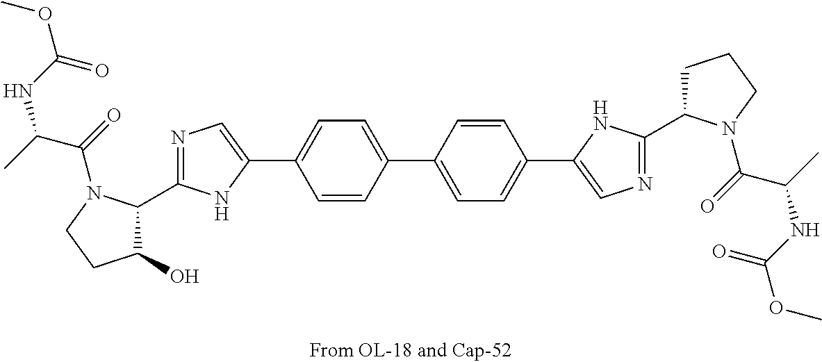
N1=C(C2C(O)CCN2C(=O)C(NC(OC)=O)C)NC(C2=CC=C(C3=CC=C(C4=CN=C(C5CCCN5C(=O)C(NC(OC)=O)C)N4)C=C3)C=C2)=C1
